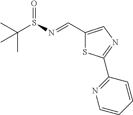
C(S(=O)N=CC1=CN=C(C2=NC=CC=C2)S1)(C)(C)C
